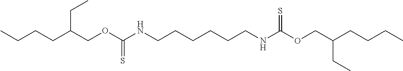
C(C(COC(NCCCCCCNC(OCC(CCCC)CC)=S)=S)CC)CCC
